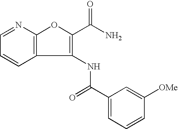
C1=NC2=C(C=C1)C(NC(C1=CC=CC([OMe])=C1)=O)=C(C(=O)N)O2
